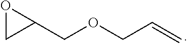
O1CC1COCC=C
